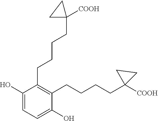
C1(CCCCC2([COOH])CC2)=C(CCCCC2([COOH])CC2)C(O)=CC=C1O
